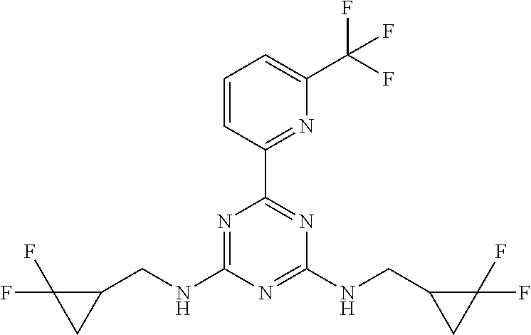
N1=C(NCC2C(F)(F)C2)N=C(NCC2CC2(F)F)N=C1C1=NC(C(F)(F)F)=CC=C1
